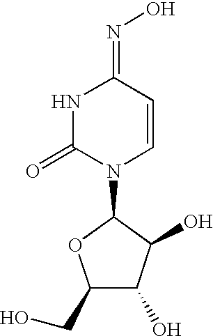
C1(CO)C(O)C(O)C(N2C=CC(=NO)NC2=O)O1
